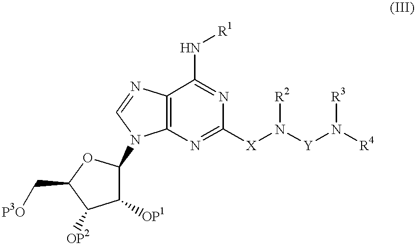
C12=C(N=C([X]N([Y]N([R4])[R3])[R2])N=C1N[R1])N(C1OC(C[P3O])C([OP2])C1[OP1])C=N2
